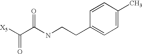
[X5]C(C(NCCC1=CC=C(C)C=C1)=O)=O
